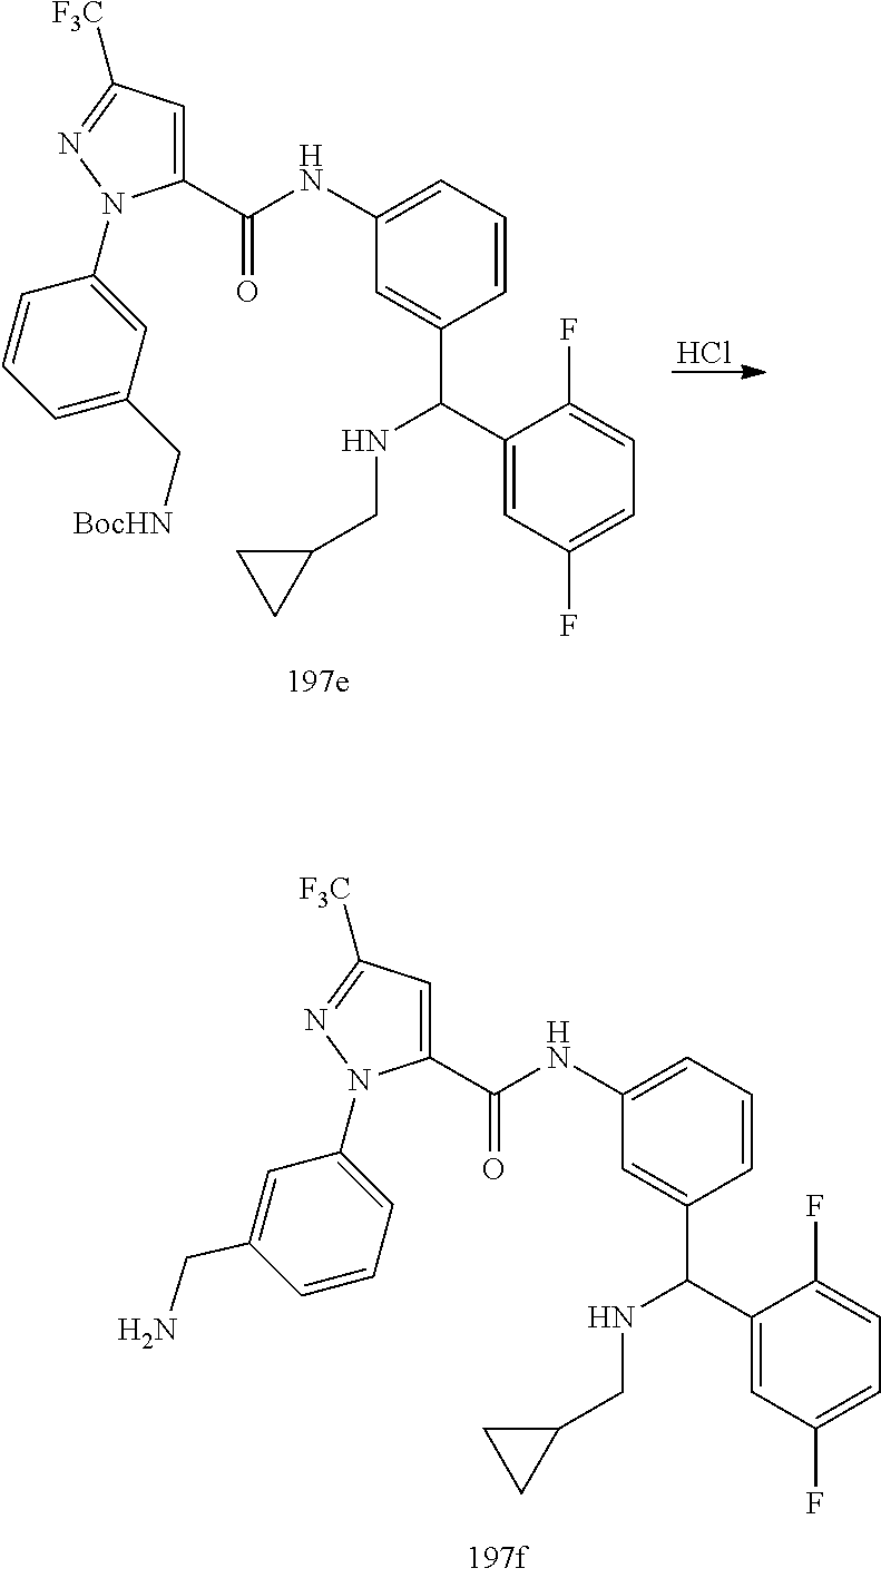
C1(C(C2=CC(NC(C3=CC([F3C])=NN3C3=CC=CC(CN)=C3)=O)=CC=C2)NCC2CC2)=CC(F)=CC=C1F.Cl.C1(C(C2=CC(NC(C3=CC([F3C])=NN3C3=CC(C[BocHN])=CC=C3)=O)=CC=C2)NCC2CC2)=CC(F)=CC=C1F
